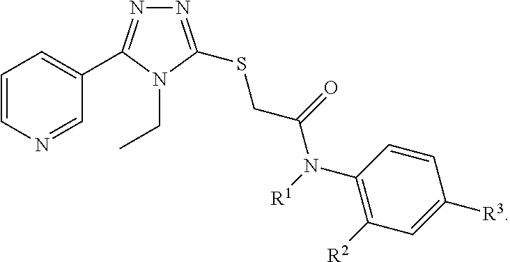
N1=C(SCC(=O)N([R1])C2=C([R2])C=C([R3])C=C2)N(CC)C(C2=CC=CN=C2)=N1
